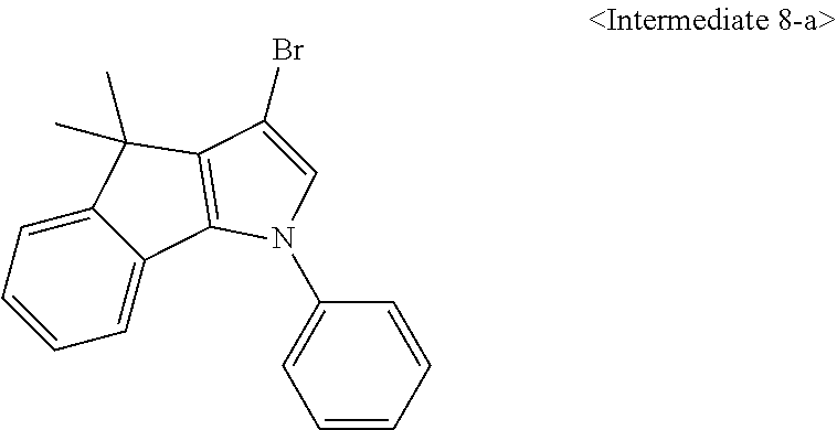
C12=CC=CC=C1C1=C(C2(C)C)C(Br)=CN1C1=CC=CC=C1
